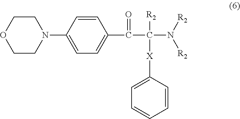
C1CN(C2=CC=C(C(=O)C(N([R2])[R2])([X]C3=CC=CC=C3)[R2])C=C2)CCO1
